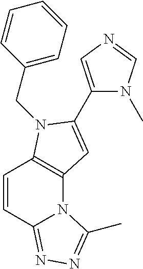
C1=CC2=NN=C(C)N2C2=C1N(CC1=CC=CC=C1)C(C1=CN=CN1C)=C2
